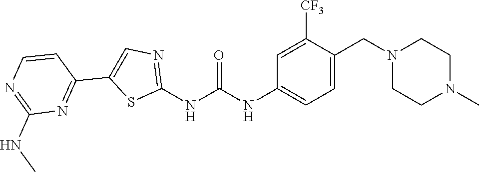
C1=C(CN2CCN(C)CC2)C([CF3])=CC(NC(NC2=NC=C(C3=NC(NC)=NC=C3)S2)=O)=C1
